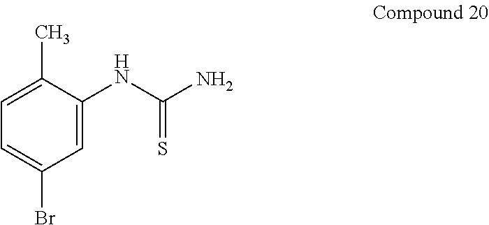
C1=C(NC(N)=S)C(C)=CC=C1Br
